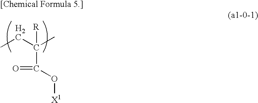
C([R])(C(=O)O[X1])(CC)C
